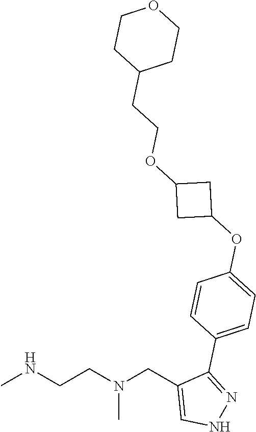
CNCCN(CC1=CNN=C1C1=CC=C(OC2CC(OCCC3CCOCC3)C2)C=C1)C
